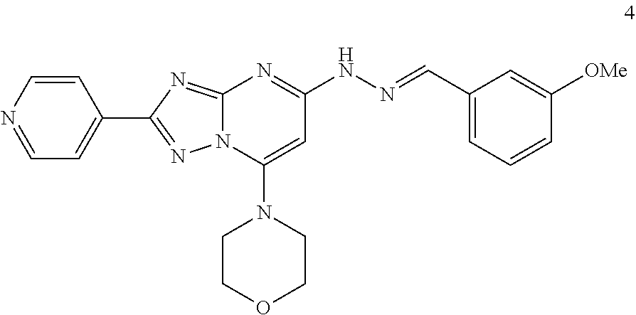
C1=NC=CC(C2=NN3C(=N2)N=C(NN=CC2=CC=CC([OMe])=C2)C=C3N2CCOCC2)=C1
